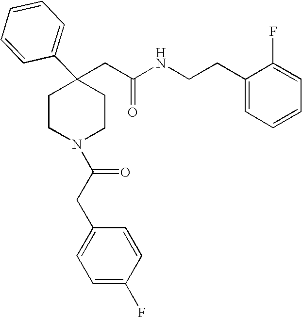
C(C1(C2=CC=CC=C2)CCN(C(CC2=CC=C(F)C=C2)=O)CC1)C(NCCC1=CC=CC=C1F)=O
